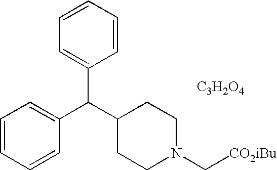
C1=CC=CC(C(C2CCN(C[CO2iBu])CC2)C2=CC=CC=C2)=C1.[C3H2O4]
